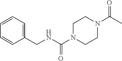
C1N(C(NCC2=CC=CC=C2)=O)CCN(C(C)=O)C1
